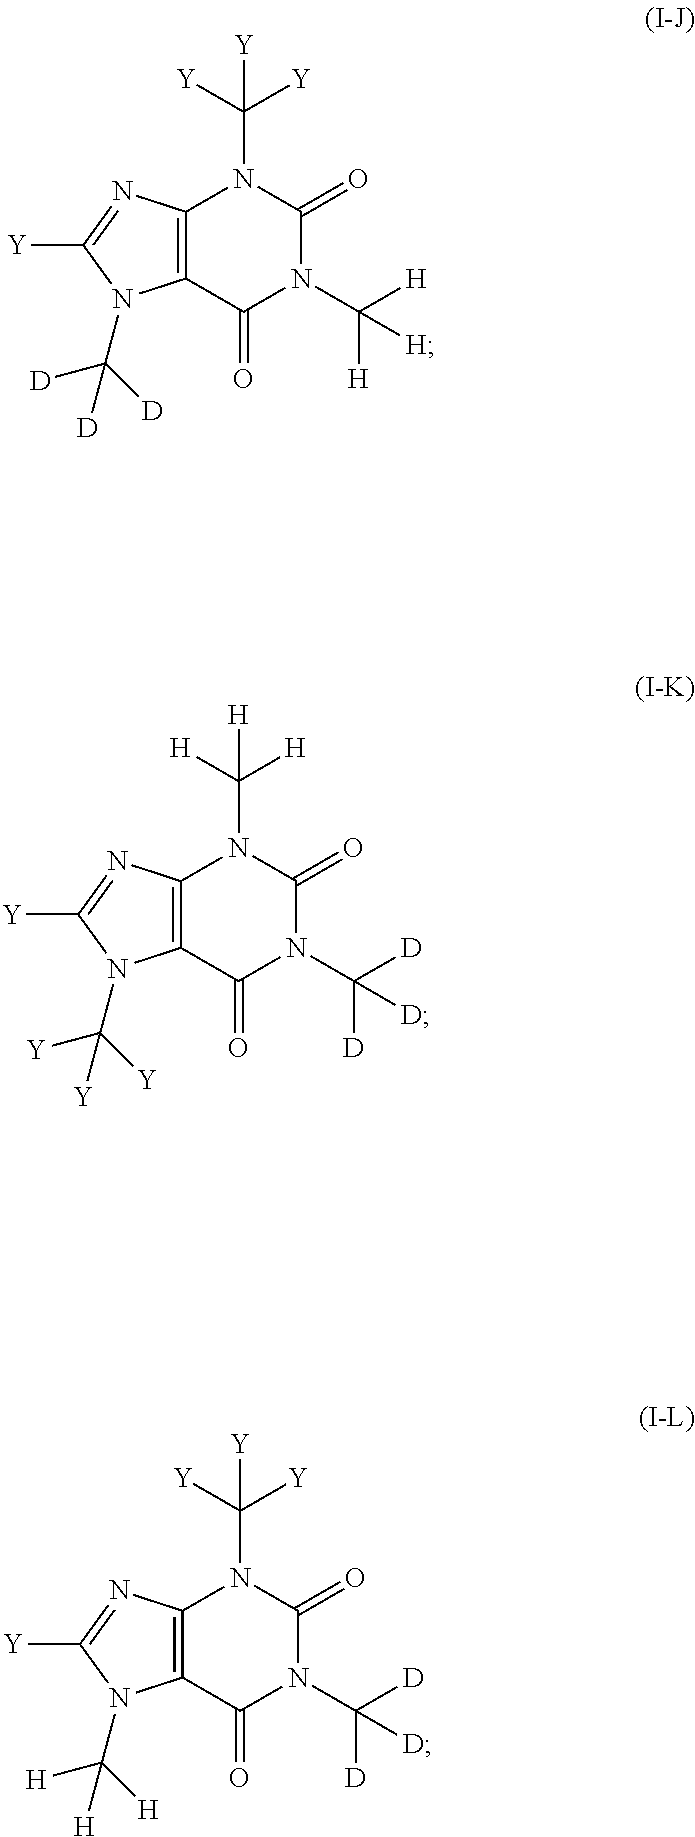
C12=C(C(=O)N(C([D])([D])[D])C(=O)N1C([H])([H])[H])N(C([Y])([Y])[Y])C([Y])=N2.C12=C(C(=O)N(C([H])([H])[H])C(=O)N1C([Y])([Y])[Y])N(C([D])([D])[D])C([Y])=N2.C12=C(C(=O)N(C([D])([D])[D])C(=O)N1C([Y])([Y])[Y])N(C([H])([H])[H])C([Y])=N2
